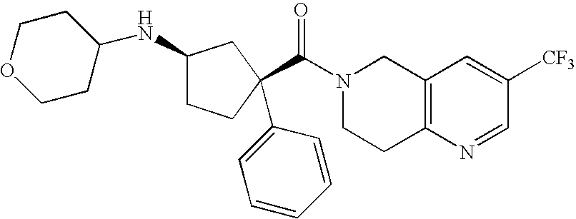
N1(C(=O)C2(C3=CC=CC=C3)CCC(NC3CCOCC3)C2)CCC2=C(C1)C=C([CF3])C=N2
